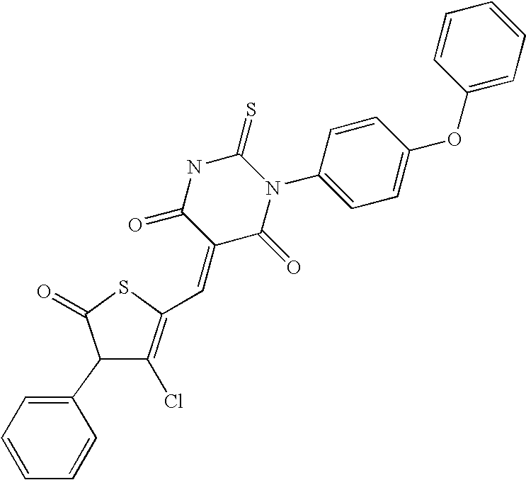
C1(C2=CC=CC=C2)C(Cl)=C(C=C2C(=O)N(C3=CC=C(OC4=CC=CC=C4)C=C3)C(=S)NC2=O)SC1=O
